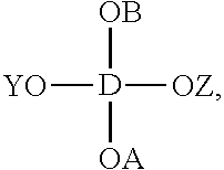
[YO][D]([OZ])([OB])[OA]
